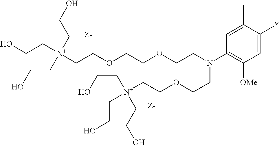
C1=C(C)C(*)=CC([OMe])=C1N(CCOCCOCC[N+](CCO)(CCO)CCO)CCOCC[N+](CCO)(CCO)CCO
